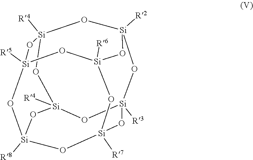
[Si]12([R5])O[Si]3([R8])O[Si]4([R7])O[Si]([R6])(O1)O[Si]1([R2])O[Si]([R4])(O[Si]([R4])(O3)O[Si]([R3])(O4)O1)O2
